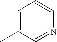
C1=C(C)C=NC=C1
